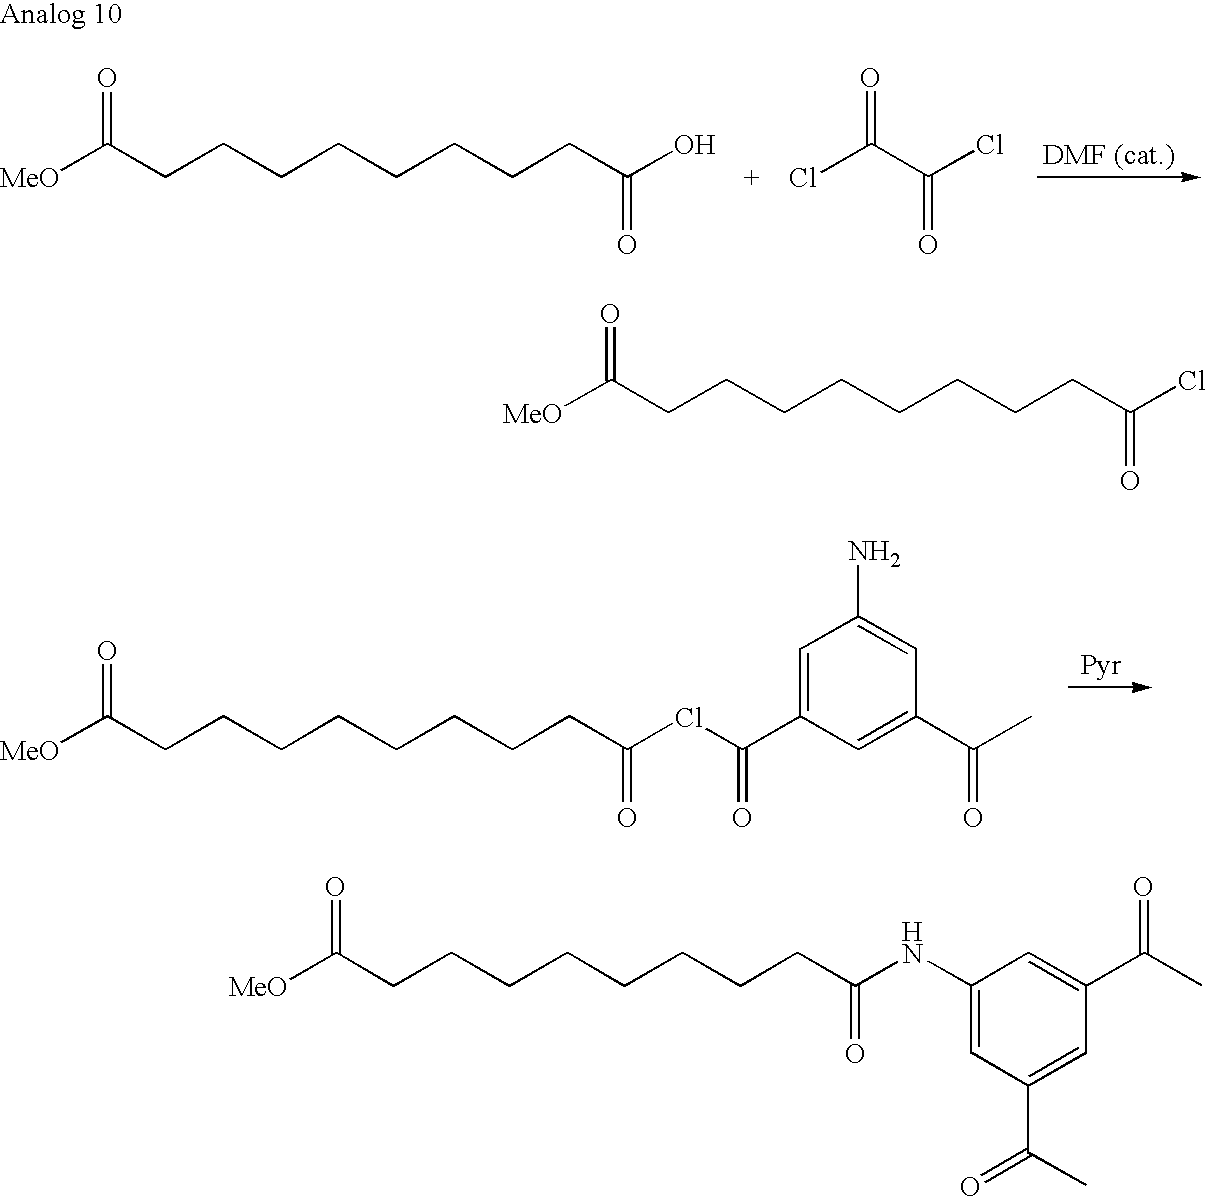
[MeO]C(CCCCCCCCC(ClC(C1=CC(N)=CC(C(C)=O)=C1)=O)=O)=O.[MeO]C(CCCCCCCCC(O)=O)=O.ClC(C(Cl)=O)=O.[MeO]C(CCCCCCCCC(Cl)=O)=O.[MeO]C(CCCCCCCCC(NC1=CC(C(C)=O)=CC(C(C)=O)=C1)=O)=O
